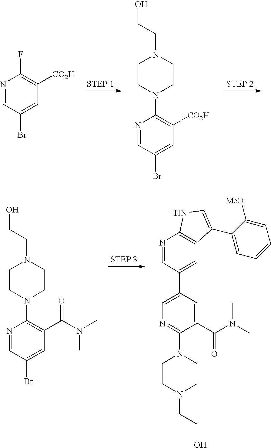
N1=CC(Br)=CC([CO2H])=C1F.N1=CC(Br)=CC([CO2H])=C1N1CCN(CCO)CC1.N1=CC(Br)=CC(C(N(C)C)=O)=C1N1CCN(CCO)CC1.N1=CC(C2=CN=C(N3CCN(CCO)CC3)C(C(N(C)C)=O)=C2)=CC2=C1NC=C2C1=CC=CC=C1[MeO]
